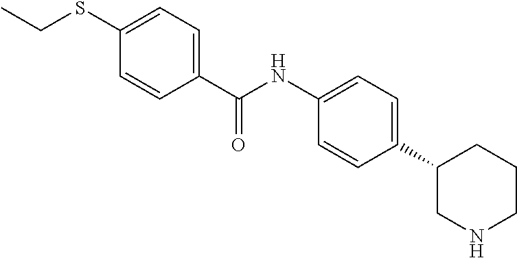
C1(C2=CC=C(NC(C3=CC=C(SCC)C=C3)=O)C=C2)CNCCC1
